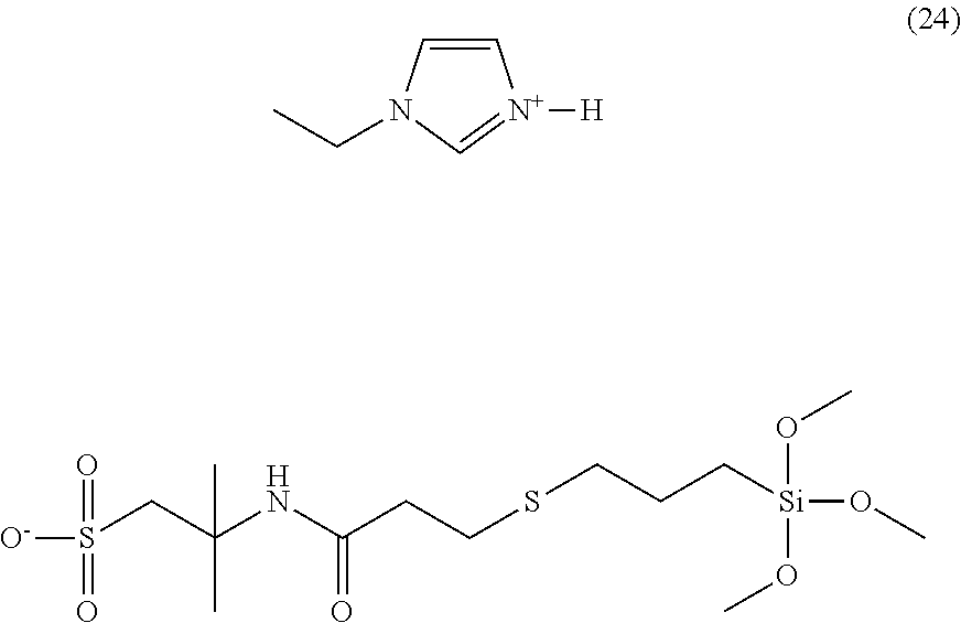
N(C(CCSCCC[Si](OC)(OC)OC)=O)C(C)(C)CS([O-])(=O)=O.C1=[N+]([H])C=CN1CC
